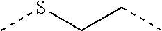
CSCCC
